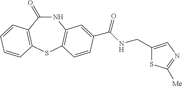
C1(=O)NC2=C(SC3=C1C=CC=C3)C=CC(C(NCC1=CN=C([Me])S1)=O)=C2
